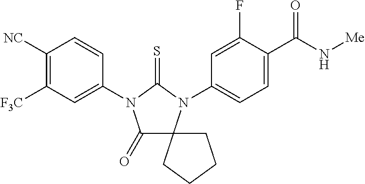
C1(=O)C2(N(C3=CC=C(C(N[Me])=O)C(F)=C3)C(=S)N1C1=CC([F3C])=C([NC])C=C1)CCCC2
